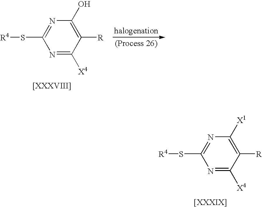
C1(O)=C([R])C([X4])=NC(S[R4])=N1.C1([X1])=C([R])C([X4])=NC(S[R4])=N1
